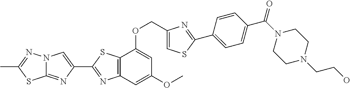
C12=NC(C3=NC4=C(S3)C(OCC3=CSC(C5=CC=C(C(N6CCN(CCO)CC6)=O)C=C5)=N3)=CC(OC)=C4)=CN1N=C(C)S2
